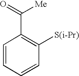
C1=CC=CC([S(i-Pr)])=C1C(=O)[Me]
